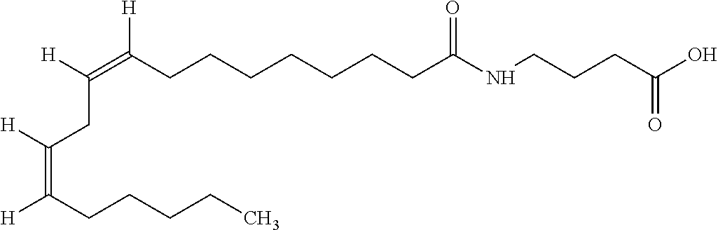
C(=C(CCCCCCCC(NCCCC(=O)O)=O)[H])([H])CC(=C(CCCCC)[H])[H]
